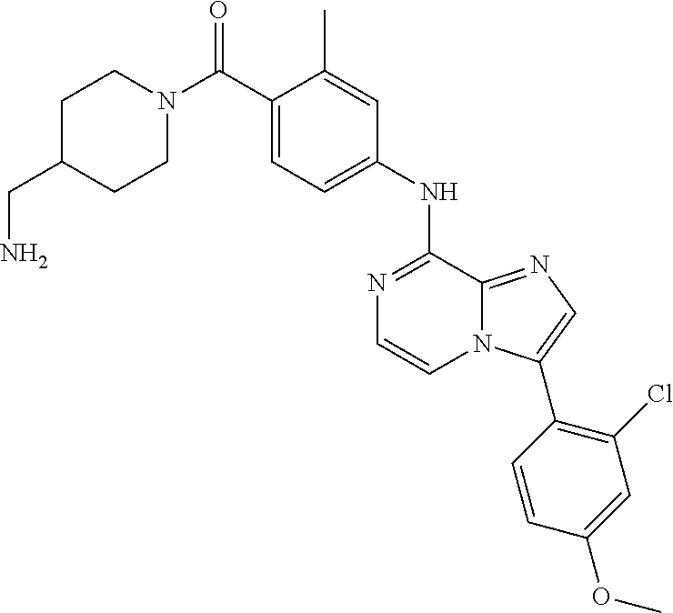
N1(C(C2=CC=C(NC3=NC=CN4C3=NC=C4C3=C(Cl)C=C(OC)C=C3)C=C2C)=O)CCC(CN)CC1
